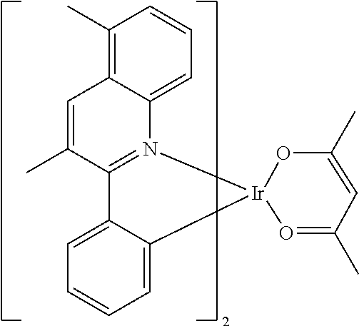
C1(C)=C2C(=CC=C1)N1=C(C(C)=C2)C2=CC=CC=C2[Ir]12O=C(C)C=C(C)O2
